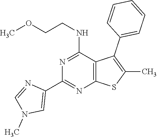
C1(C2=NC3=C(C(NCCOC)=N2)C(C2=CC=CC=C2)=C(C)S3)=CN(C)C=N1
